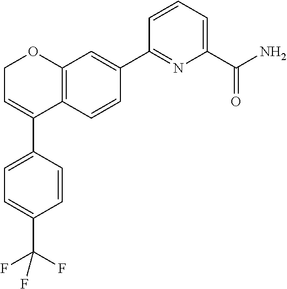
C12=C(C=CC(C3=NC(C(N)=O)=CC=C3)=C1)C(C1=CC=C(C(F)(F)F)C=C1)=CCO2
